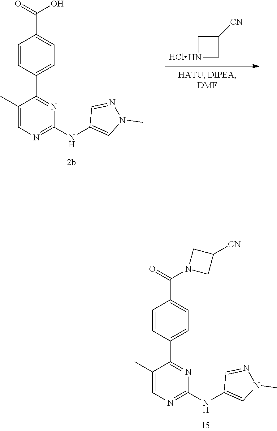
C1(NC2=NC=C(C)C(C3=CC=C(C(=O)N4CC([CN])C4)C=C3)=N2)=CN(C)N=C1.C1(NC2=NC=C(C)C(C3=CC=C(C(=O)O)C=C3)=N2)=CN(C)N=C1.C1NCC1[CN]
